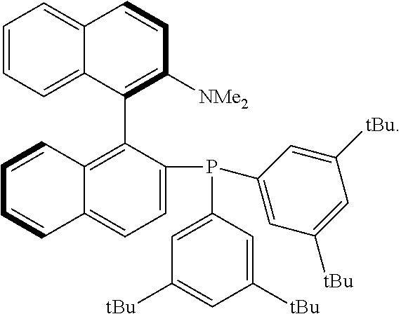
C1=CC=C2C(=C1)C=CC([NMe2])=C2C1=C2C(=CC=C1P(C1=CC([tBu])=CC([tBu])=C1)C1=CC([tBu])=CC([tBu])=C1)C=CC=C2
